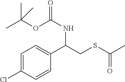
C1=C(Cl)C=CC(C(CSC(C)=O)NC(=O)OC(C)(C)C)=C1
